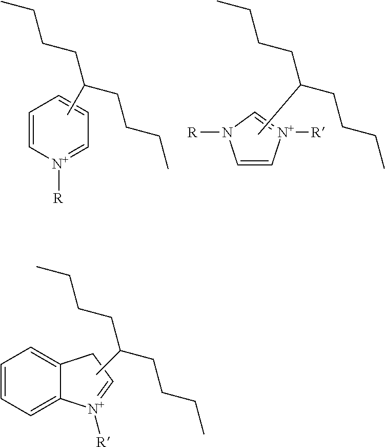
C1=CC=C2C(=C1)CC=[N+]2[R].CC(CCCC)CCCC.C1=C[N+]([R])=CC=C1.CC(CCCC)CCCC.C1=C[N+]([R])=CN1[R].CC(CCCC)CCCC
